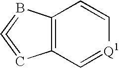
C12=C(C=[Q1]C=C1)C=C=B2
